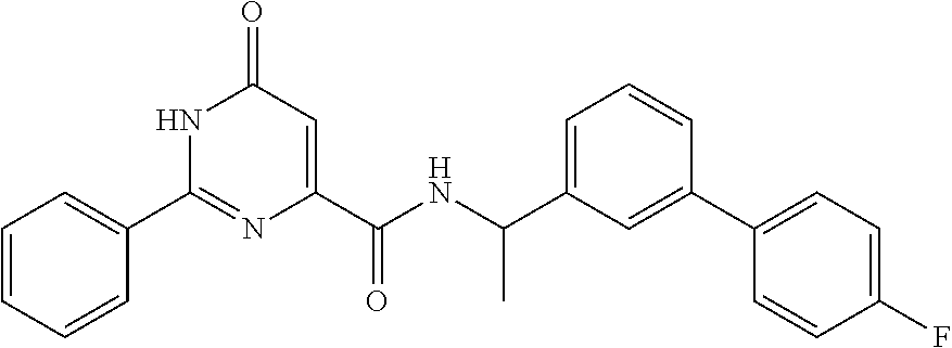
C1=CC=CC(C2=NC(C(=O)NC(C)C3=CC=CC(C4=CC=C(F)C=C4)=C3)=CC(=O)N2)=C1
